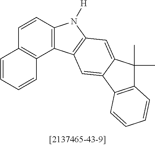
C12=C(C=CC3=C1C=CC=C3)N([H])C1=C2C=C2C(=C1)C(C)(C)C1=C2C=CC=C1
